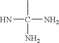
NC(C)(N)N
